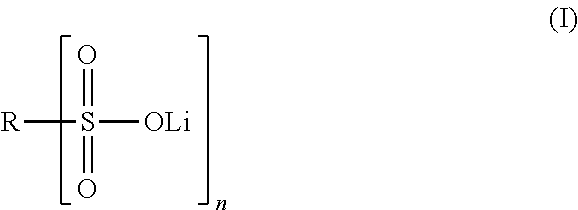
[R]S([OLi])(=O)=O
